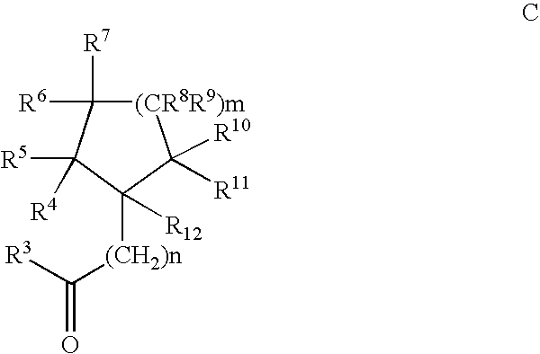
[(CR8R9)m]1C([R7])([R6])C([R4])([R5])C([(CH2)n]C([R3])=O)([R12])C1([R11])[R10]
